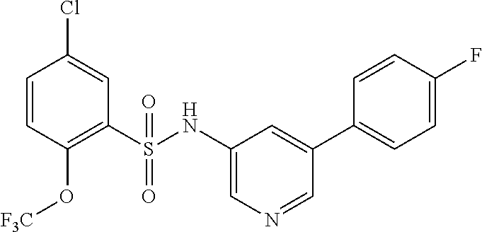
C1(S(NC2=CN=CC(C3=CC=C(F)C=C3)=C2)(=O)=O)=C(O[F3C])C=CC(Cl)=C1
